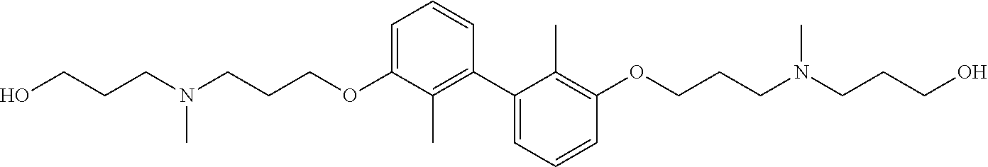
C1=C(OCCCN(CCCO)C)C(C)=C(C2=CC=CC(OCCCN(CCCO)C)=C2C)C=C1
